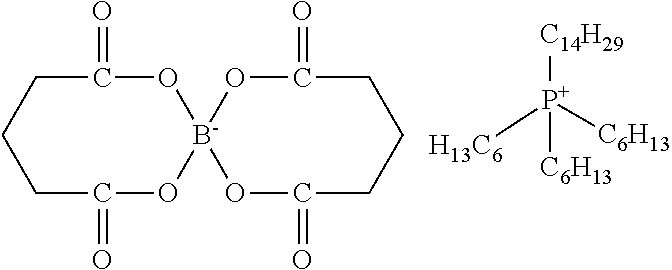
C1(=O)CCCC(=O)O[B-]2(O1)OC(=O)CCCC(=O)O2.[H13C6][P+]([C6H13])([C6H13])[C14H29]
